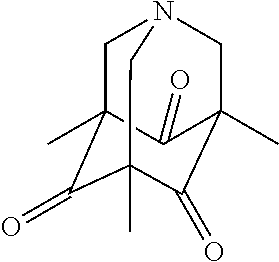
C1C2(C)C(=O)C3(C)C(=O)C(C)(CN1C3)C2=O
